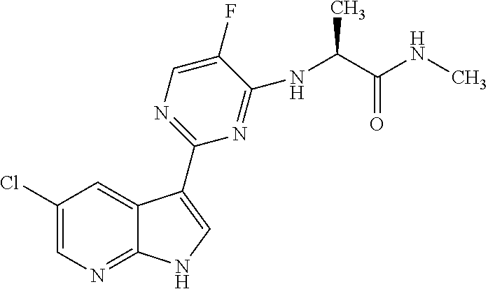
C1(Cl)=CN=C2C(=C1)C(C1=NC=C(F)C(NC(C(NC)=O)C)=N1)=CN2
